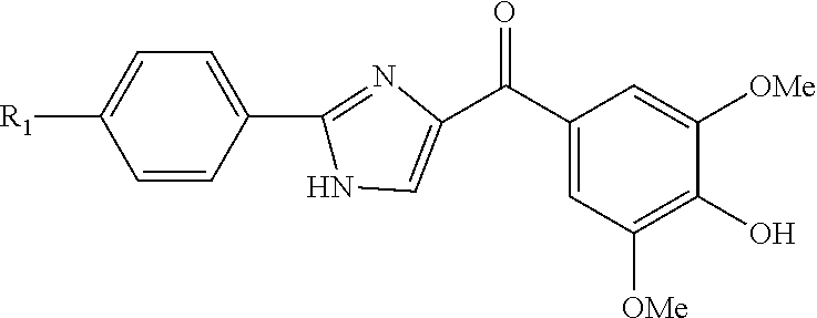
C1=C(C2=NC(C(C3=CC([OMe])=C(O)C([OMe])=C3)=O)=CN2)C=CC([R1])=C1
